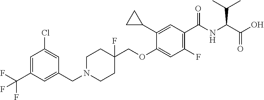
C1=C(C(F)(F)F)C=C(CN2CCC(F)(COC3=CC(F)=C(C(=O)NC(C(O)=O)C(C)C)C=C3C3CC3)CC2)C=C1Cl
